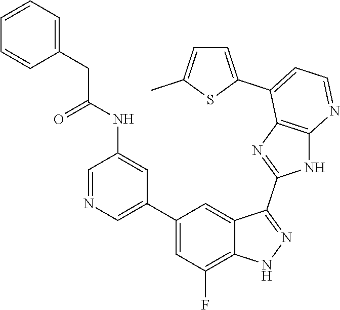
C1=NC=C(C2=CC(F)=C3C(=C2)C(C2=NC4=C(N2)N=CC=C4C2=CC=C(C)S2)=NN3)C=C1NC(CC1=CC=CC=C1)=O
